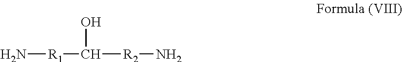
N[R1]C([R2]N)O
